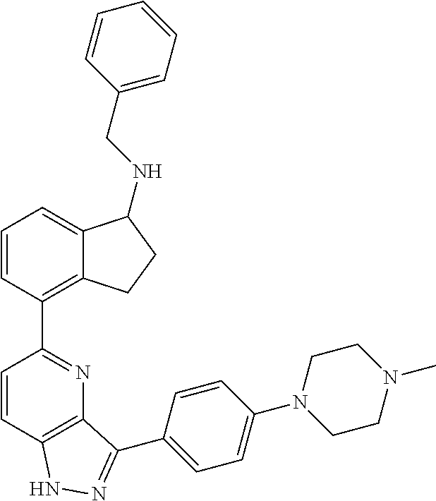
C1=CC2=C(N=C1C1=C3C(=CC=C1)C(NCC1=CC=CC=C1)CC3)C(C1=CC=C(N3CCN(C)CC3)C=C1)=NN2
